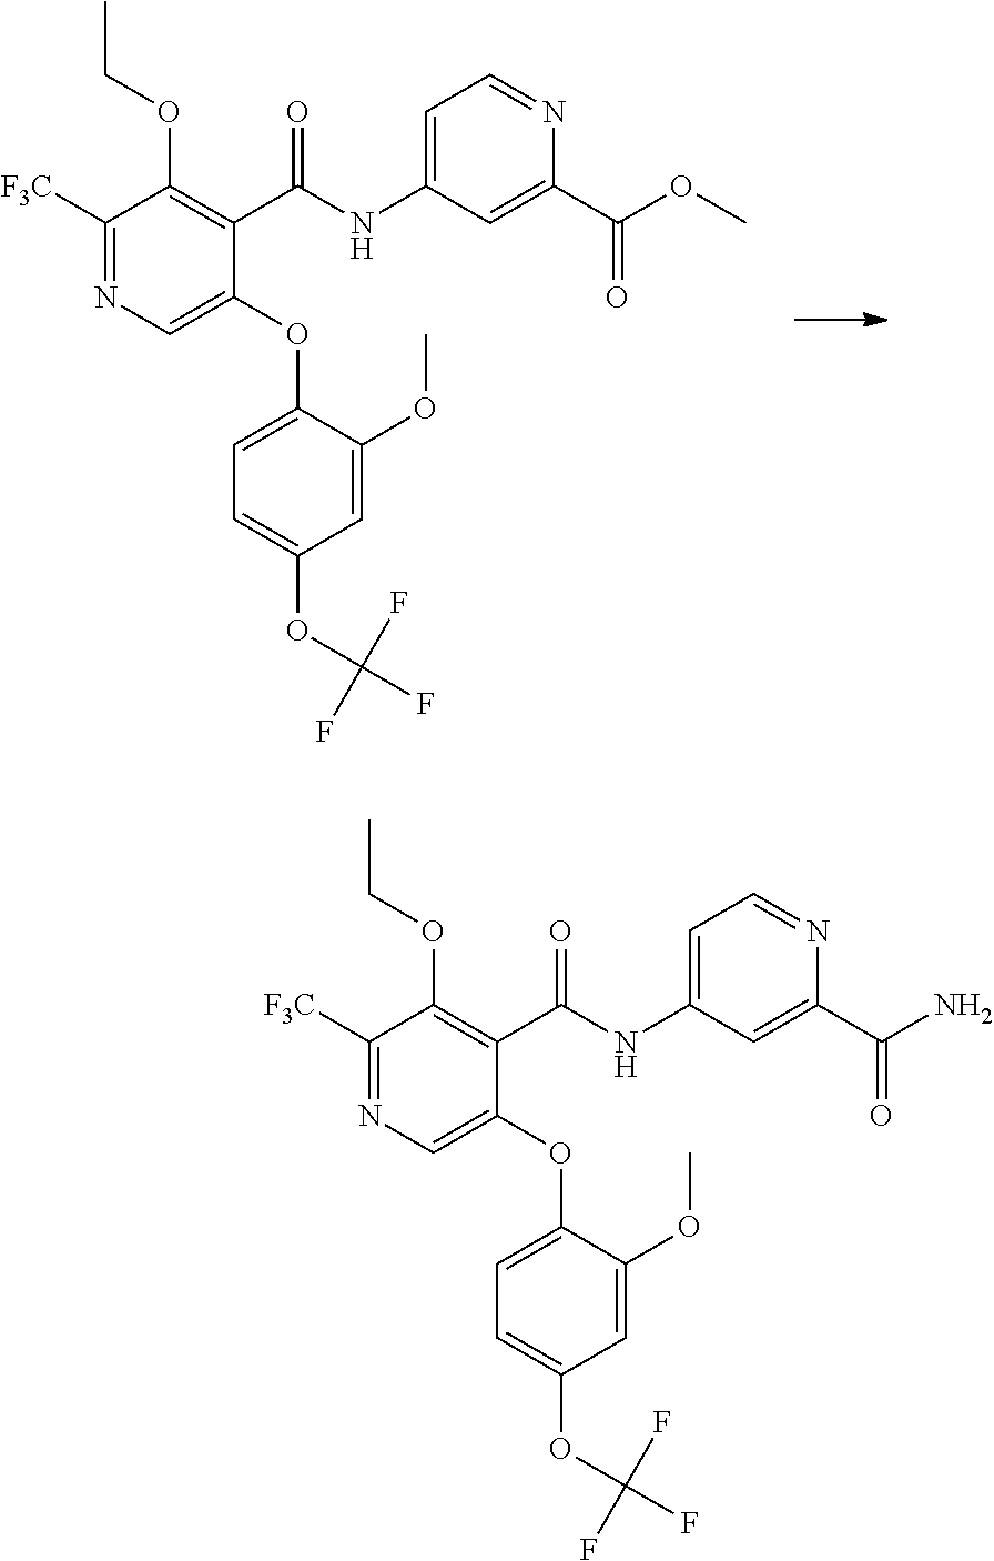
C1([F3C])=NC=C(OC2=CC=C(OC(F)(F)F)C=C2OC)C(C(NC2=CC=NC(C(OC)=O)=C2)=O)=C1OCC.C1([F3C])=NC=C(OC2=CC=C(OC(F)(F)F)C=C2OC)C(C(NC2=CC=NC(C(N)=O)=C2)=O)=C1OCC
